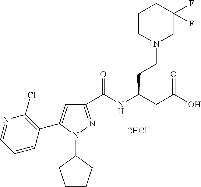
C1(C(NC(CC(=O)O)CCN2CC(F)(F)CCC2)=O)=NN(C2CCCC2)C(C2=C(Cl)N=CC=C2)=C1
